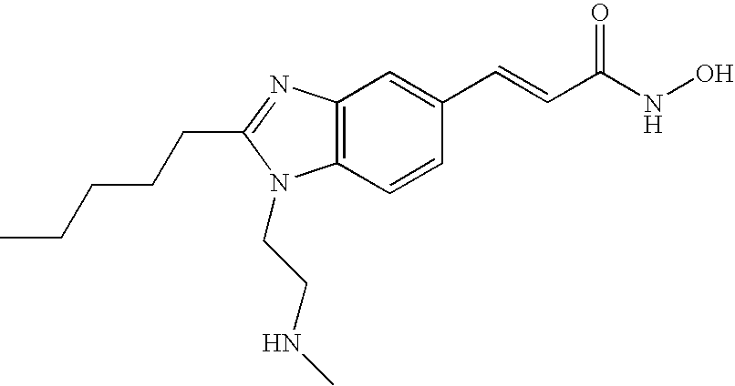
C12=C(C=CC(C=CC(NO)=O)=C1)N(CCNC)C(CCCCC)=N2
